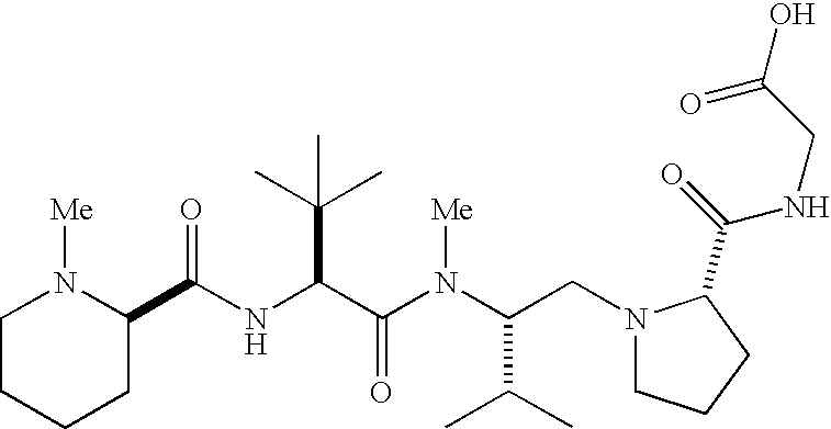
N(C(C(N(C(CN1CCCC1C(=O)NCC(=O)O)C(C)C)[Me])=O)C(C)(C)C)C(=O)C1N([Me])CCCC1
